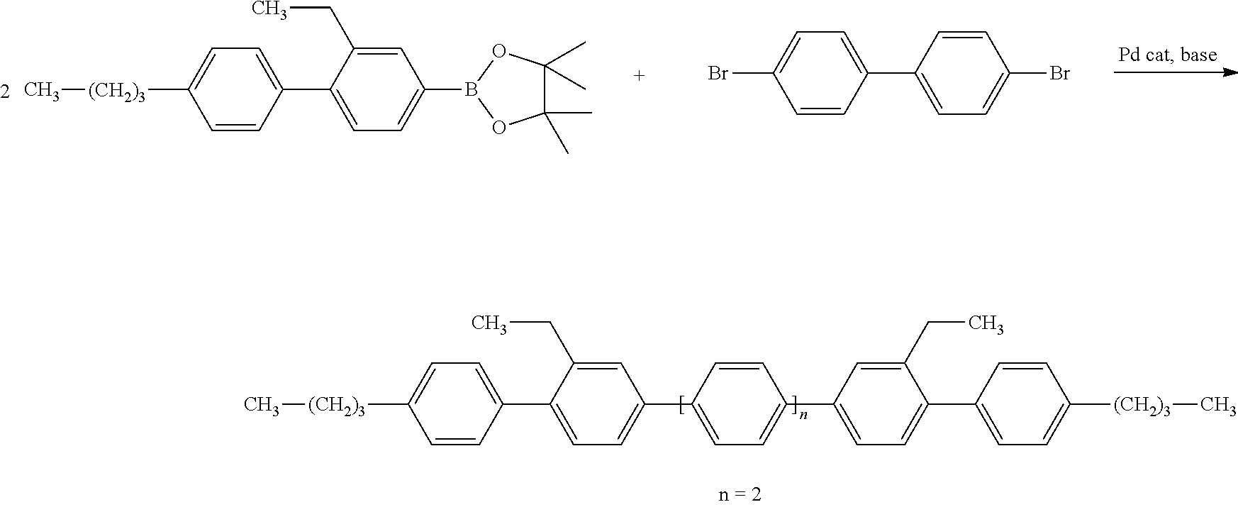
C1=C(CC)C(C2=CC=C([(CH2)3]C)C=C2)=CC=C1B1OC(C)(C)C(C)(C)O1.C1=CC(C2=CC=C(Br)C=C2)=CC=C1Br.C1=C(CC)C(C2=CC=C([(CH2)3]C)C=C2)=CC=C1C1=CC=C(C2=CC=C(C3=CC=C([(CH2)3]C)C=C3)C(CC)=C2)C=C1
